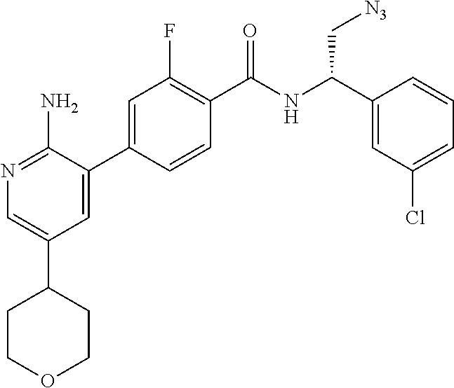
N1=C(N)C(C2=CC(F)=C(C(NC(C3=CC(Cl)=CC=C3)C[N3])=O)C=C2)=CC(C2CCOCC2)=C1
